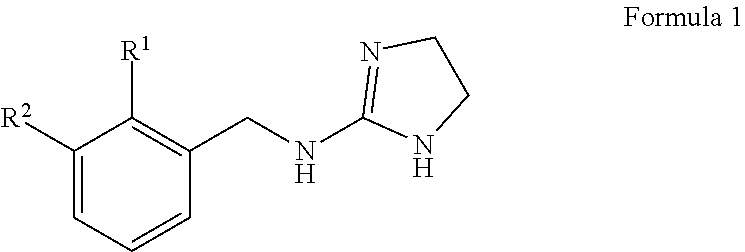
C1([R2])=CC=CC(CNC2=NCCN2)=C1[R1]
